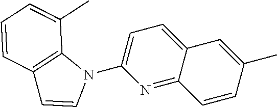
N1=C2C(=CC=C1N1C3=C(C=C1)C=CC=C3C)C=C(C)C=C2
